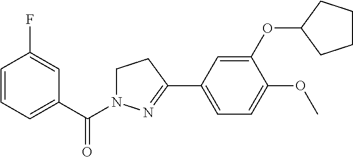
C1=CC=C(C(=O)N2CCC(C3=CC=C(OC)C(OC4CCCC4)=C3)=N2)C=C1F
